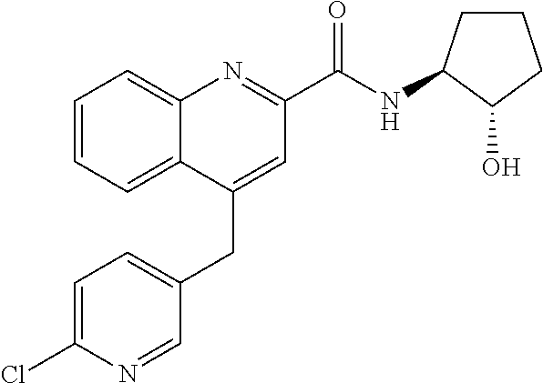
C1=C(Cl)N=CC(CC2=CC(C(NC3CCCC3O)=O)=NC3=CC=CC=C23)=C1
